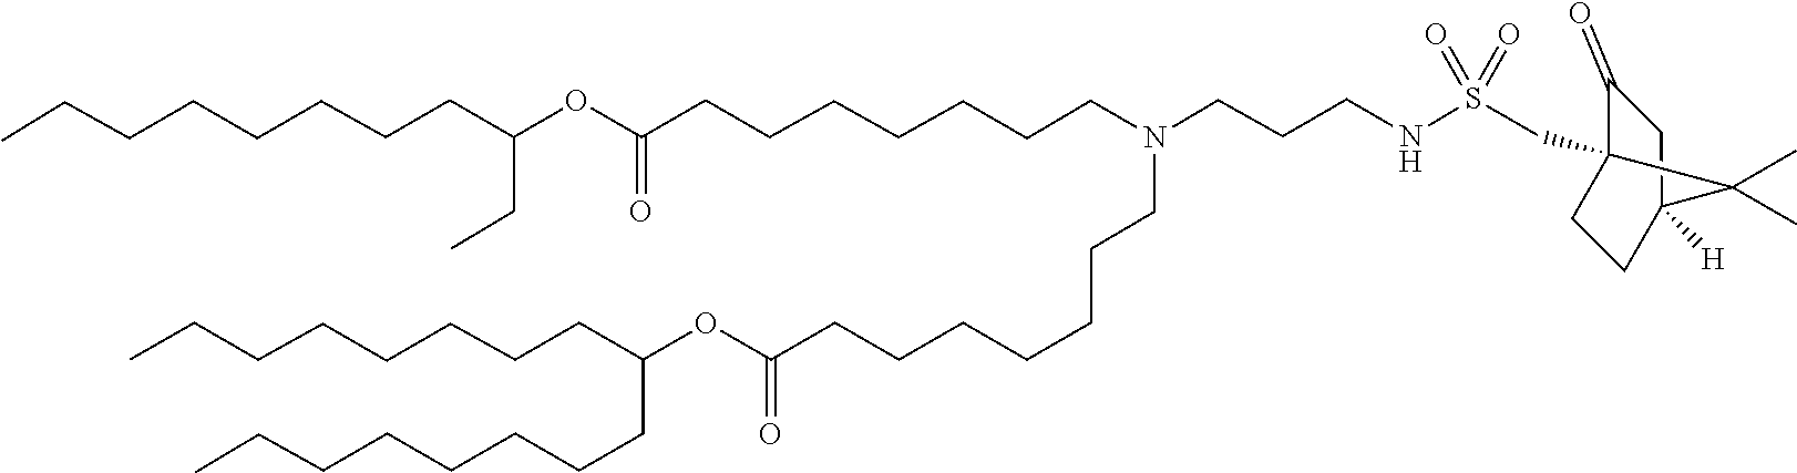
O(C(=O)CCCCCCCN(CCCNS(=O)(=O)CC12C(=O)CC([H])(CC1)C2(C)C)CCCCCCCC(OC(CC)CCCCCCCC)=O)C(CCCCCCCC)CCCCCCCC
